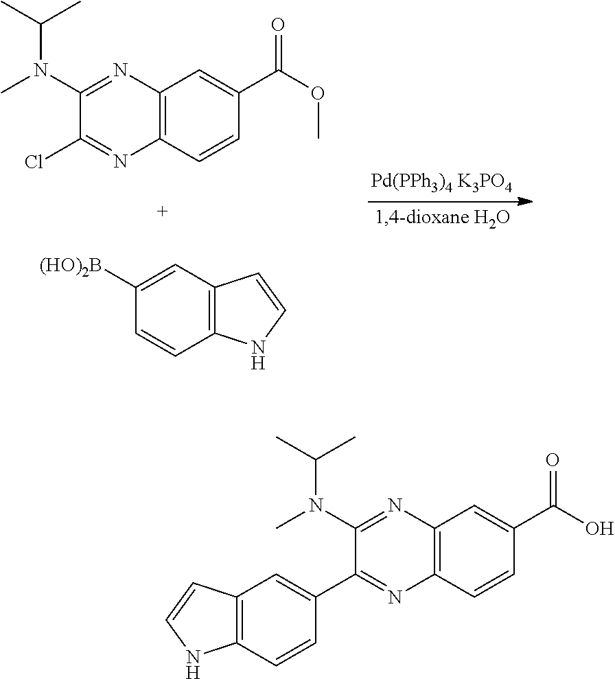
C12=C(C=CC(C(OC)=O)=C1)N=C(Cl)C(N(C)C(C)C)=N2.C12=C(C=C([(HO)2B])C=C1)C=CN2.C12=C(C=CC(C(O)=O)=C1)N=C(C1=CC3=C(C=C1)NC=C3)C(N(C)C(C)C)=N2
